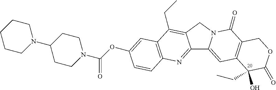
C1CN(C2CCN(C(OC3=CC4=C(N=C5C6=CC7=C(C(=O)N6CC5=C4CC)COC(=O)C7(O)CC)C=C3)=O)CC2)CCC1
